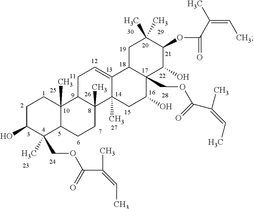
C1C(O)C(COC(C(C)=CC)=O)(C)C2C(C)(C1)C1C(C)(CC2)C2(C)C(=CC1)C1C(COC(C(=CC)C)=O)(C(O)C2)C(O)C(OC(C(=CC)C)=O)C(C)(C)C1
